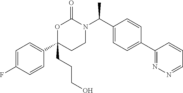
C1=C(F)C=CC(C2(CCCO)CCN(C(C3=CC=C(C4=NN=CC=C4)C=C3)C)C(=O)O2)=C1
